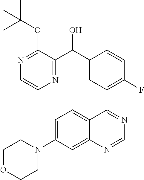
N1=C(OC(C)(C)C)C(C(C2=CC(C3=NC=NC4=CC(N5CCOCC5)=CC=C34)=C(F)C=C2)O)=NC=C1
